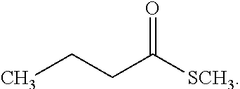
CCCC([SCH3])=O
